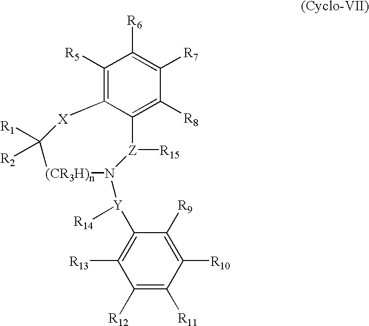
[R1]C1([R2])[X]C2=C([R5])C([R6])=C([R7])C([R8])=C2[Z]([R15])N([Y]([R14])C2=C([R13])C([R12])=C([R11])C([R10])=C2[R9])[(CR3H)n]1
